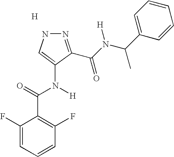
N1N=C(C(N(C(C)C2=CC=CC=C2)[H])=O)C(N(C(=O)C2=C(F)C=CC=C2F)[H])=C1.[H]
